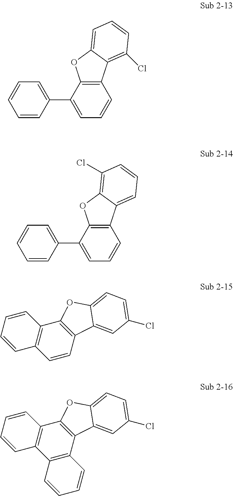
C12=C(C(C3=CC=CC=C3)=CC=C1)OC1=CC=CC(Cl)=C21.C1=CC2=C(C3=C1C=CC=C3)OC1=CC=C(Cl)C=C21.C12=C(C(C3=CC=CC=C3)=CC=C1)OC1=C(Cl)C=CC=C21.C12=C(C3=C(C4=C1C=CC=C4)OC1=CC=C(Cl)C=C31)C=CC=C2
